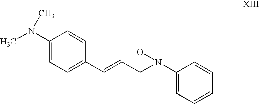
C1(N(C)C)=CC=C(C=CC2N(C3=CC=CC=C3)O2)C=C1
